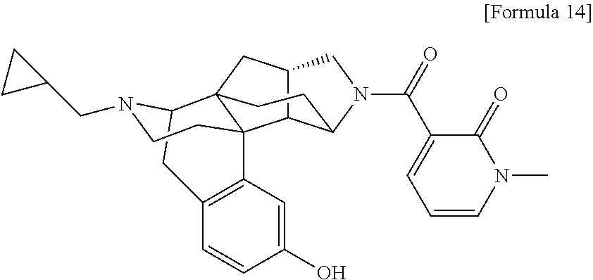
C12C3C(N(C(=O)C4=CC=CN(C)C4=O)C1)CCC1(C2)C32C3=C(CC1N(CC1CC1)CC2)C=CC(O)=C3
